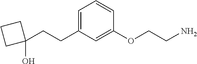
C1(CCC2=CC=CC(OCCN)=C2)(O)CCC1
